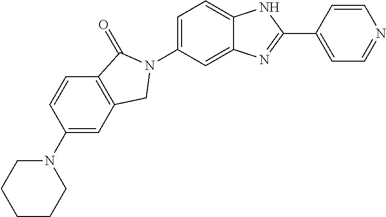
C1(N2CCCCC2)=CC2=C(C=C1)C(=O)N(C1=CC=C3C(=C1)N=C(C1=CC=NC=C1)N3)C2
